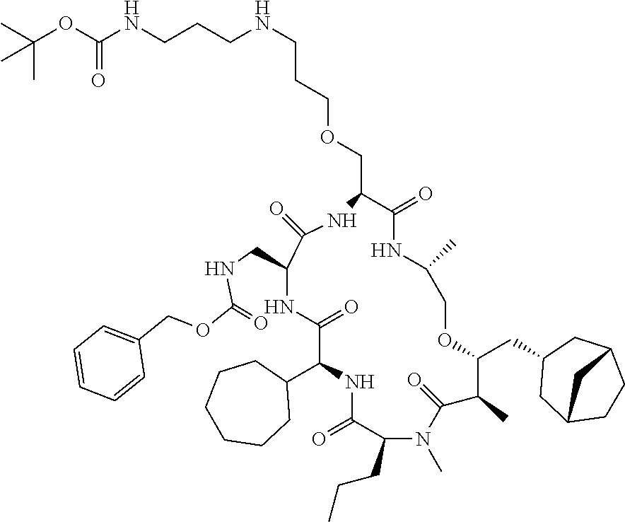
C(OCC1C(=O)NC(C)COC(CC2CC3CCC(C2)C3)C(C)C(=O)N(C)C(CCC)C(=O)NC(C2CCCCCC2)C(=O)NC(CNC(OCC2=CC=CC=C2)=O)C(=O)N1)CCNCCCNC(OC(C)(C)C)=O
